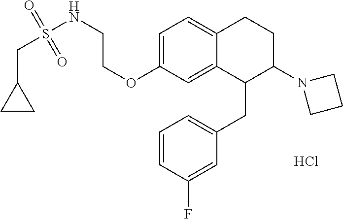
O(C1=CC=C2C(=C1)C(CC1=CC=CC(F)=C1)C(N1CCC1)CC2)CCNS(CC1CC1)(=O)=O.Cl
